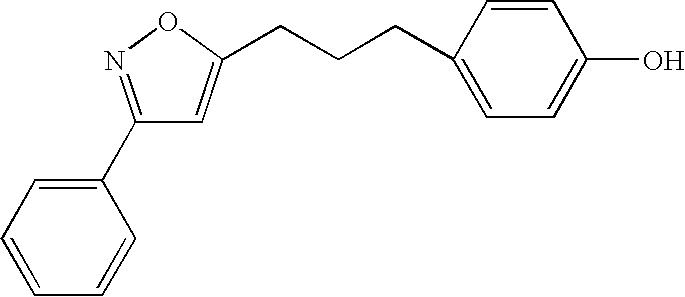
C1(C2=CC=CC=C2)=NOC(CCCC2=CC=C(O)C=C2)=C1
